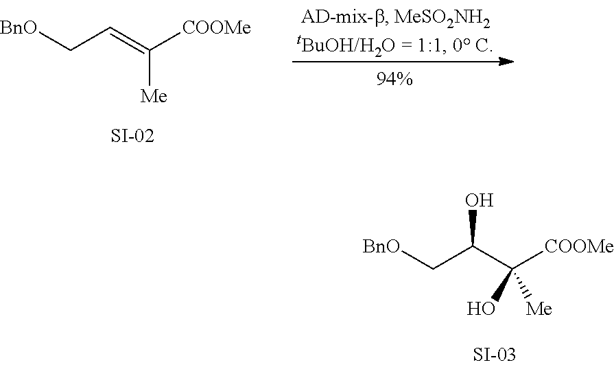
[BnO]CC(C([COOMe])([Me])O)O.[BnO]CC=C([COOMe])[Me]
